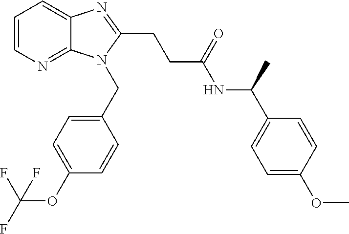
C1=CN=C2C(=C1)N=C(CCC(NC(C1=CC=C(OC)C=C1)C)=O)N2CC1=CC=C(OC(F)(F)F)C=C1
